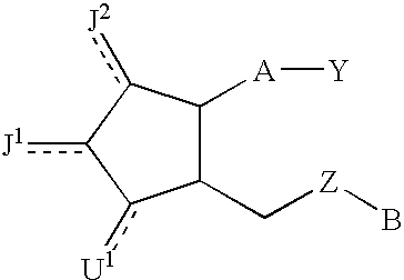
C1(C[Z]B)C([A][Y])c([J2])-c([J1])-c1[U1]
